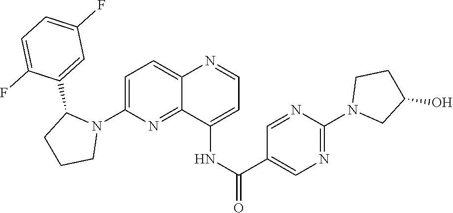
C1=C(N2C(C3=CC(F)=CC=C3F)CCC2)N=C2C(=C1)N=CC=C2NC(=O)C1=CN=C(N2CC(O)CC2)N=C1
